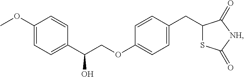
C1(OC)=CC=C(C(O)COC2=CC=C(CC3SC(=O)[NH]C3=O)C=C2)C=C1
